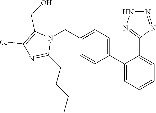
C1=CC(C2=CC=CC=C2C2=NNN=N2)=CC=C1CN1C(CO)=C(Cl)N=C1CCCC
